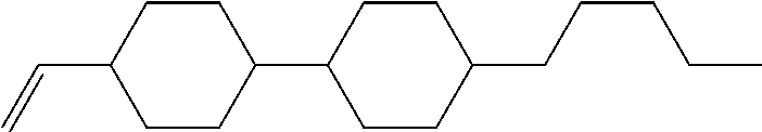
C=CC1CCC(C2CCC(CCCCC)CC2)CC1
